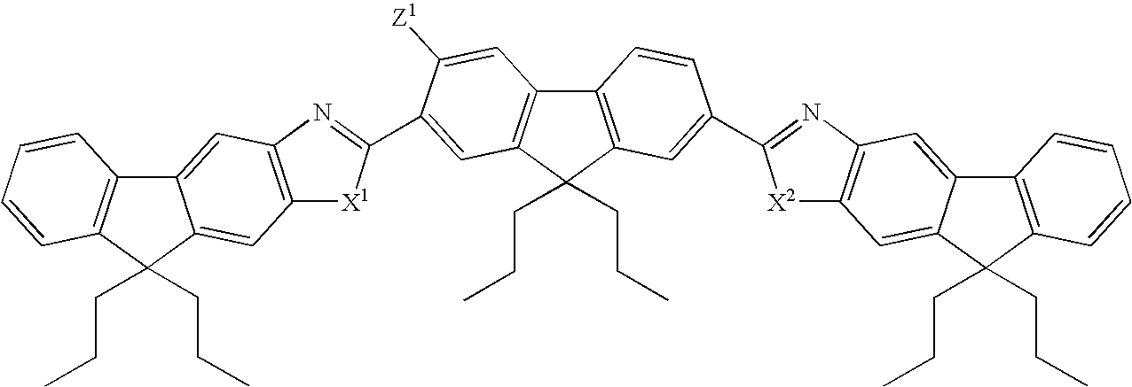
C12=C(C(CCC)(CCC)C3=C1C=C([Z1])C(C1=NC4=C([X1]1)C=C1C(=C4)C4=C(C=CC=C4)C1(CCC)CCC)=C3)C=C(C1=NC3=C([X2]1)C=C1C(=C3)C3=C(C=CC=C3)C1(CCC)CCC)C=C2
